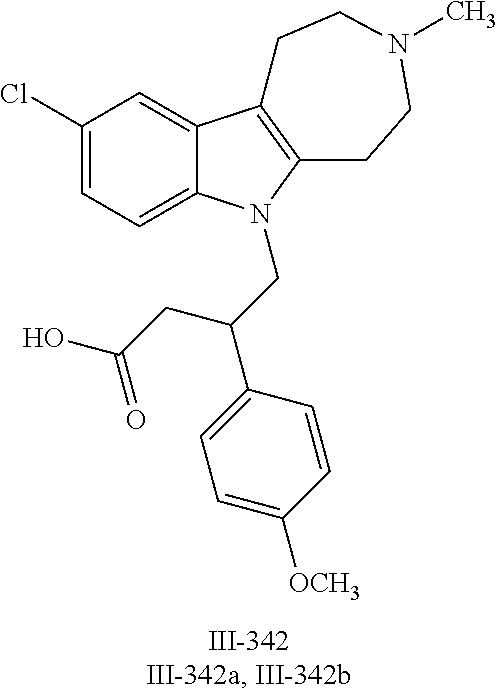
C12=CC(Cl)=CC=C1N(CC(C1=CC=C([OCH3])C=C1)CC(O)=O)C1=C2CCN(C)CC1
